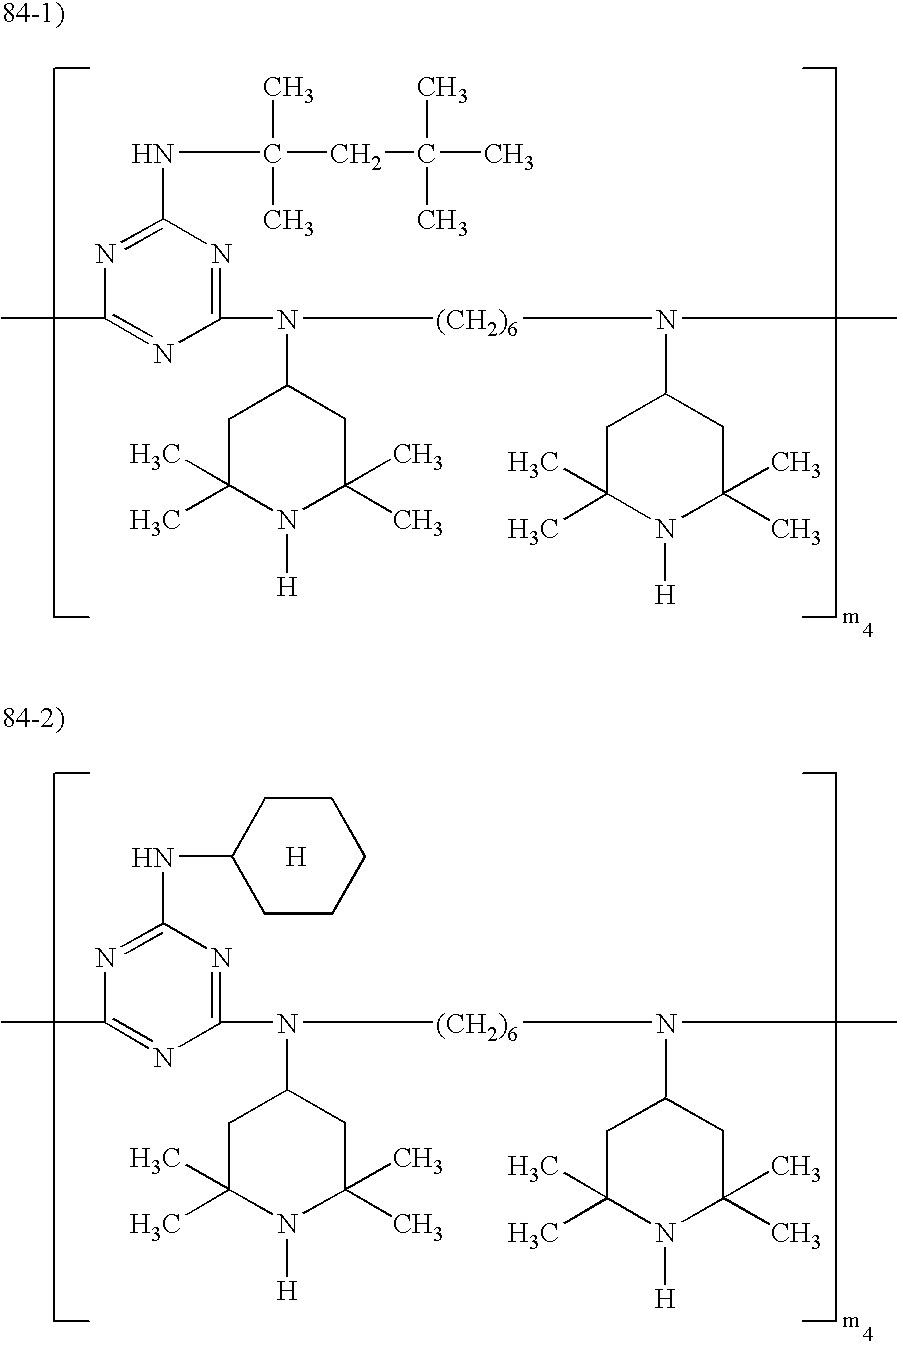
C1C(C)(C)N([H])C(C)(C)CC1N([(CH2)6]N(C1CC(C)(C)N([H])C(C)(C)C1)C)C1=NC(NC(C)(C)CC(C)(C)C)=NC(C)=N1.C1C(C)(C)N([H])C(C)(C)CC1N([(CH2)6]N(C1CC(C)(C)N([H])C(C)(C)C1)C)C1=NC(NC2CCCCC2)=NC(C)=N1.[H]
